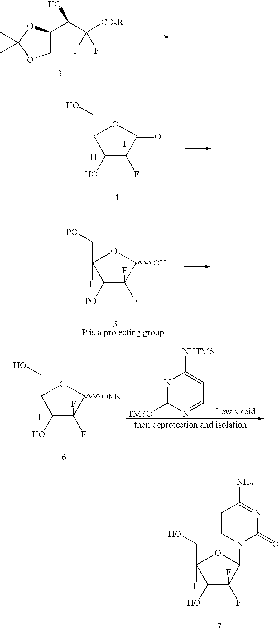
C1(O)C(F)(F)C(N2C(=O)N=C(N)C=C2)OC1([H])CO.C1C(C(C([CO2R])(F)F)O)OC(C)(C)O1.C1(O)C(F)(F)C(=O)OC1([H])CO.C1([PO])C(F)(F)C(O)OC1([H])C[PO].C1(O)C(F)(F)C([OMs])OC1([H])CO.N1=C([TMSO])N=CC=C1[NHTMS]
